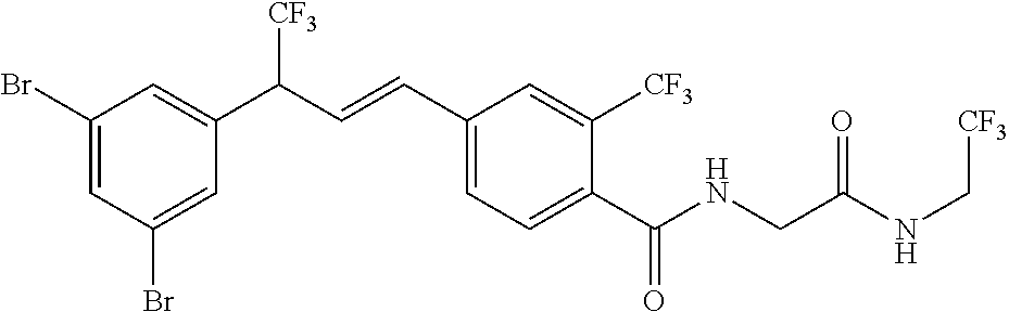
C1(Br)=CC(Br)=CC(C(C=CC2=CC=C(C(NCC(NC[CF3])=O)=O)C([CF3])=C2)[CF3])=C1
